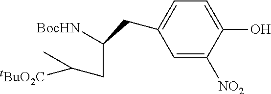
C1=C(CC([BocHN])CC([tBuO2C])C)C=C([NO2])C(O)=C1
